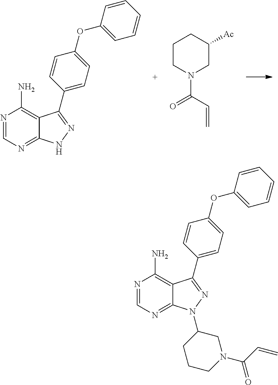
N1=CN=C2C(=C1N)C(C1=CC=C(OC3=CC=CC=C3)C=C1)=NN2.C1CN(C(C=C)=O)CC([Ac])C1.N1=CN=C2C(=C1N)C(C1=CC=C(OC3=CC=CC=C3)C=C1)=NN2C1CCCN(C(C=C)=O)C1
